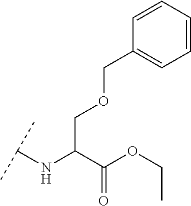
C(C(C(OCC)=O)NC(C)C)OCC1=CC=CC=C1
